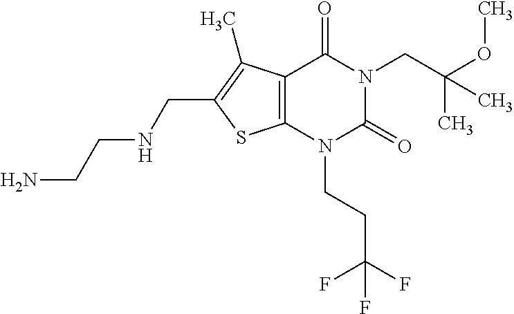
C12=C(N(CCC(F)(F)F)C(=O)N(CC(OC)(C)C)C1=O)SC(CNCCN)=C2C
